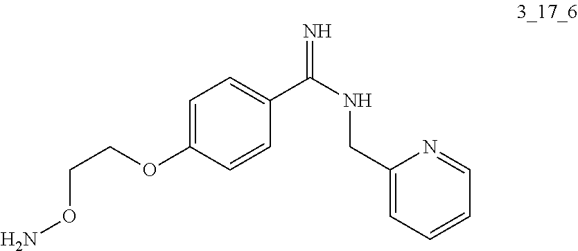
C1=C(OCCON)C=CC(C(NCC2=CC=CC=N2)=N)=C1
